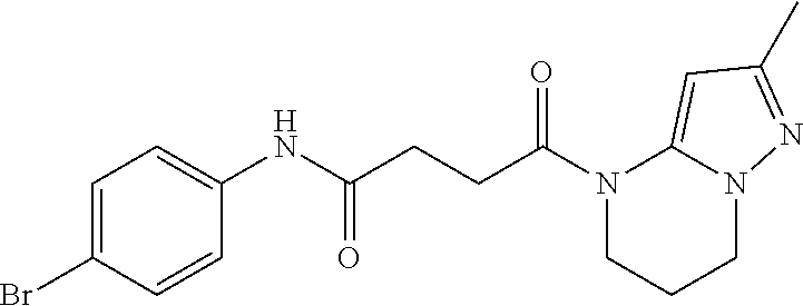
C1CN(C(CCC(NC2=CC=C(Br)C=C2)=O)=O)C2=CC(C)=NN2C1
